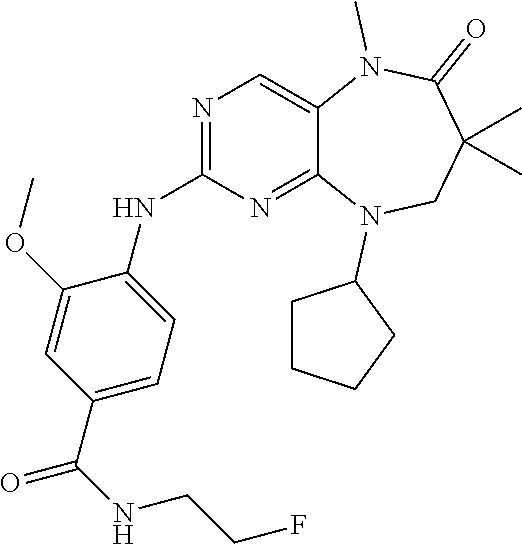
C1(C(NCCF)=O)=CC=C(NC2=NC=C3C(=N2)N(C2CCCC2)CC(C)(C)C(=O)N3C)C(OC)=C1
